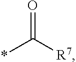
O=C([R7])*
